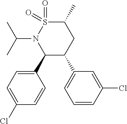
C1(C)S(=O)(=O)N(C(C)C)C(C2=CC=C(Cl)C=C2)C(C2=CC=CC(Cl)=C2)C1
